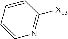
C1=CC=CN=C1[X13]
